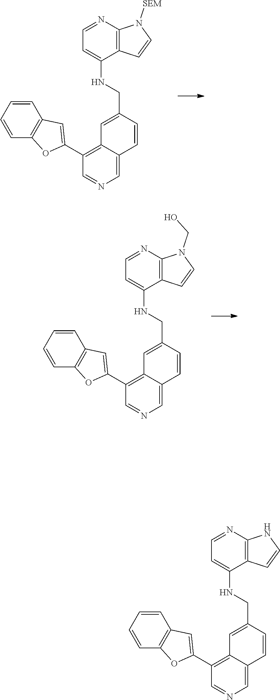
C1(C2=CC3=C(O2)C=CC=C3)=C2C(=CN=C1)C=CC(CNC1=CC=NC3=C1C=CN3[SEM])=C2.C1(C2=CC3=C(O2)C=CC=C3)=C2C(=CN=C1)C=CC(CNC1=CC=NC3=C1C=CN3CO)=C2.C1(C2=CC3=C(O2)C=CC=C3)=C2C(=CN=C1)C=CC(CNC1=CC=NC3=C1C=CN3)=C2
